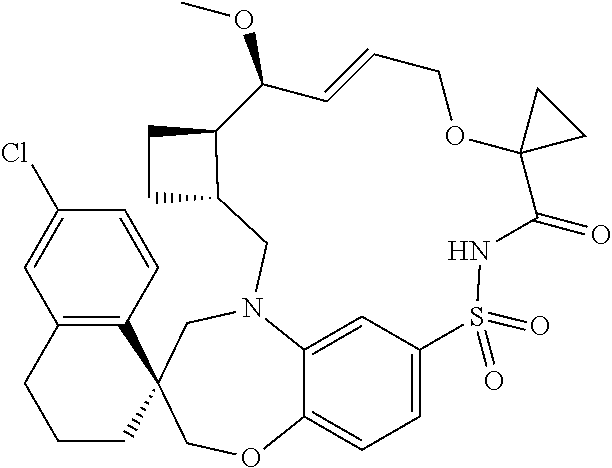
C12=C(C=CC(Cl)=C1)C1(CCC2)COC2=CC=C3C=C2N(C1)CC1C(CC1)C(OC)C=CCOC1(C(=O)NS3(=O)=O)CC1
